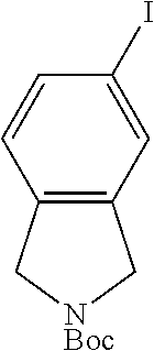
C1(I)=CC2=C(C=C1)C[NBoc]C2
